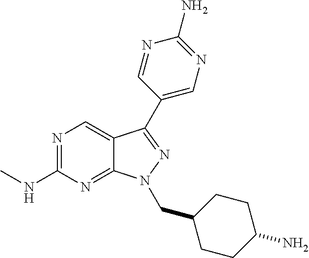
N1=C(NC)N=C2C(=C1)C(C1=CN=C(N)N=C1)=NN2CC1CCC(N)CC1
